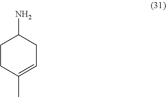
C1CC(C)=CCC1N
